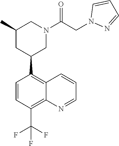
C1=CC(C(F)(F)F)=C2C(=C1C1CN(C(CN3N=CC=C3)=O)CC(C)C1)C=CC=N2
